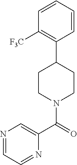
C1(C(=O)N2CCC(C3=C([F3C])C=CC=C3)CC2)=CN=CC=N1
